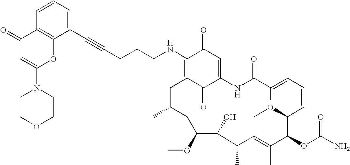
C1=CC2=C(C(C#CCCCNC3=C4C(=O)C(=CC3=O)NC(=O)C(C)=CC=CC(OC)C(OC(=O)N)C(C)=CC(C)C(O)C(OC)CC(C)C4)=C1)OC(N1CCOCC1)=CC2=O
